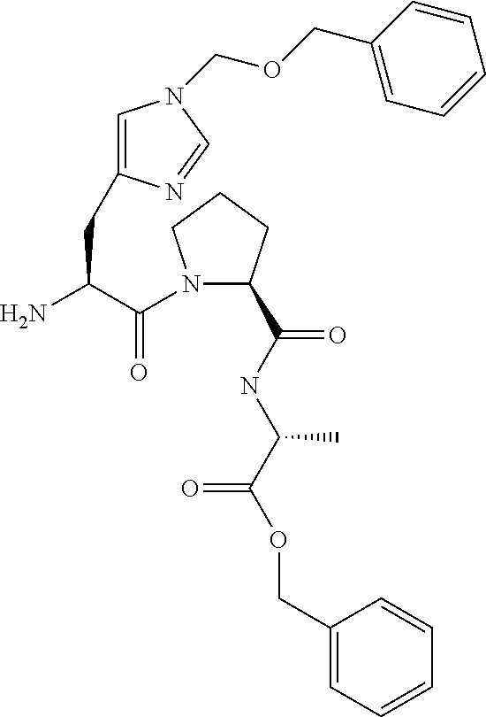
NC(C(N1C(C(NC(C(OCC2=CC=CC=C2)=O)C)=O)CCC1)=O)CC1=CN(COCC2=CC=CC=C2)C=N1
